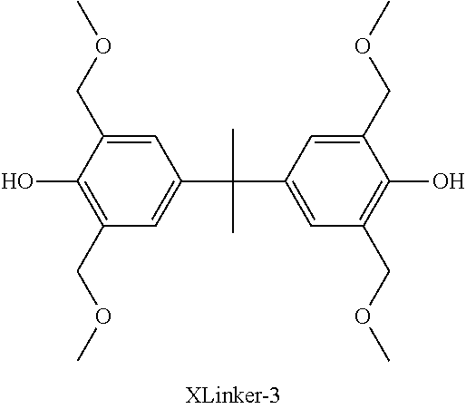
C(C)(C1=CC(COC)=C(O)C(COC)=C1)(C)C1=CC(COC)=C(O)C(COC)=C1
